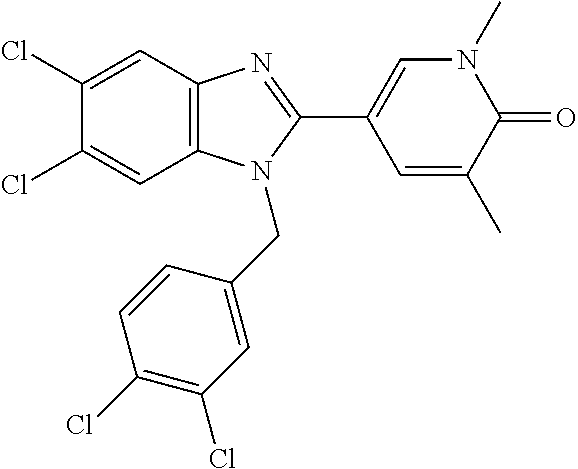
C12=C(C=C(Cl)C(Cl)=C1)N=C(C1=CN(C)C(=O)C(C)=C1)N2CC1=CC(Cl)=C(Cl)C=C1
